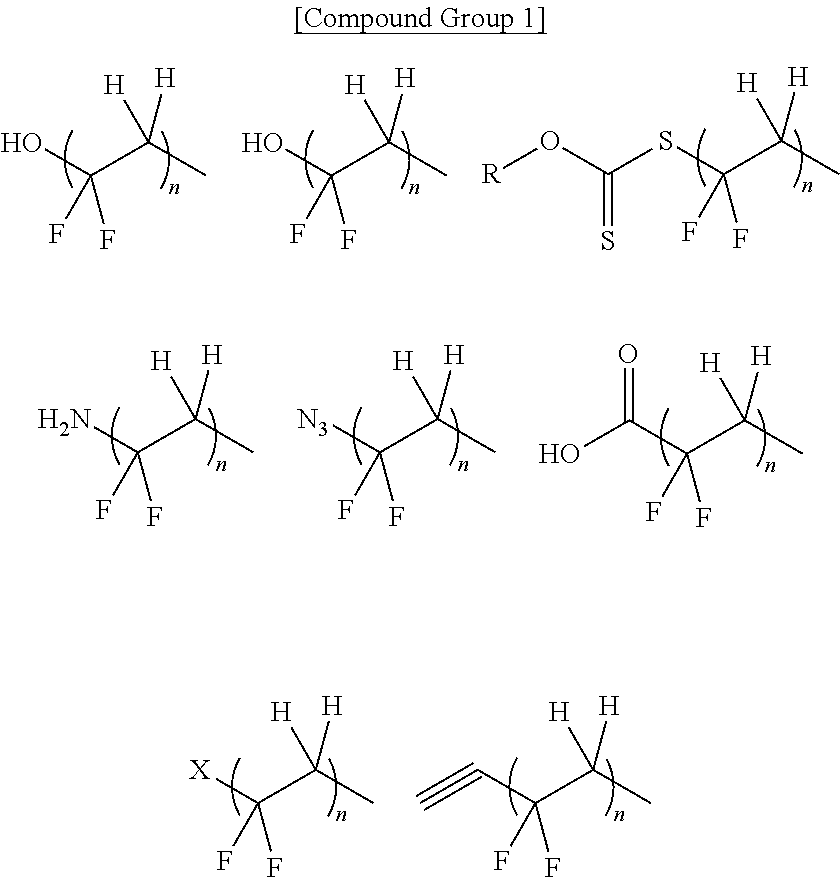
OC(F)(F)C(C)([H])[H].OC(F)(F)C(C)([H])[H].S(C(F)(F)C(C)([H])[H])C(O[R])=S.NC(F)(F)C(C)([H])[H].[N3]C(F)(F)C(C)([H])[H].C(C(F)(F)C(C)([H])[H])(O)=O.[X]C(F)(F)C(C)([H])[H].C(C(F)(F)C(C)([H])[H])#C
